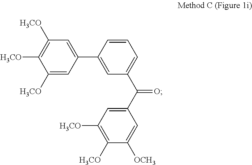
C1([H3CO])=CC(C2=CC(C(C3=CC([H3CO])=C([H3CO])C([OCH3])=C3)=O)=CC=C2)=CC([H3CO])=C1[H3CO]
